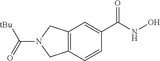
C12=C(CN(C([tBu])=O)C1)C=C(C(NO)=O)C=C2
